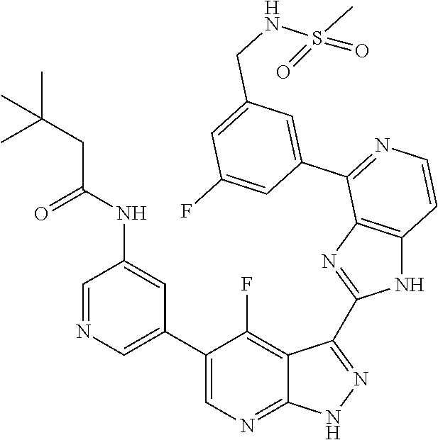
C1=NC=C(C2=CN=C3C(=C2F)C(C2=NC4=C(N2)C=CN=C4C2=CC(CNS(C)(=O)=O)=CC(F)=C2)=N[N H]3)C=C1NC(CC(C)(C)C)=O
